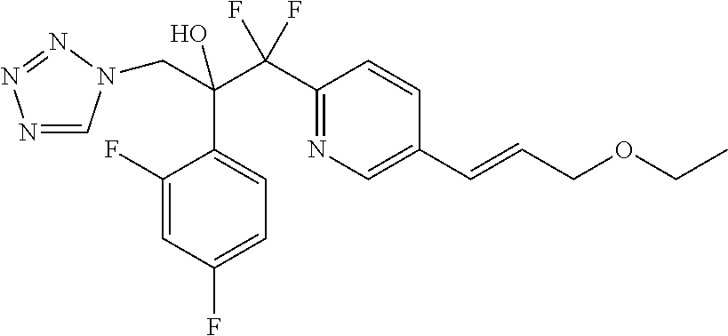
N1=CN(CC(C(C2=NC=C(C=CCOCC)C=C2)(F)F)(O)C2=CC=C(F)C=C2F)N=N1
